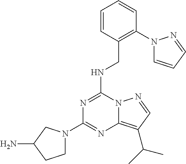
N1=C(NCC2=C(N3C=CC=N3)C=CC=C2)N2C(=C(C(C)C)C=N2)N=C1N1CCC(N)C1
